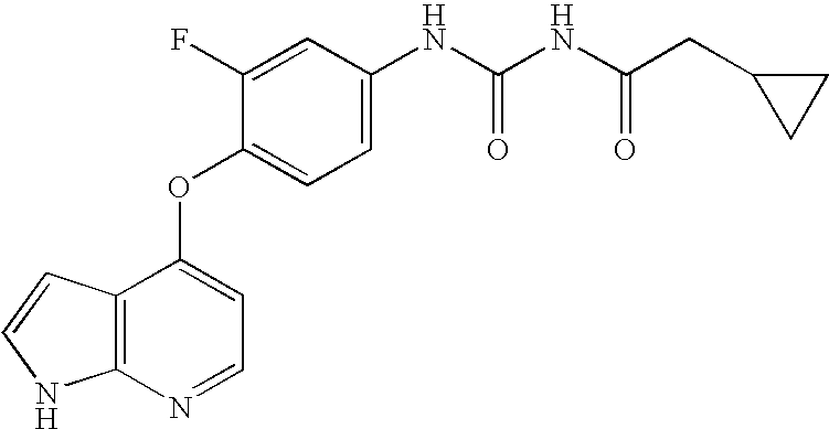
N(C1=CC=C(OC2=CC=NC3=C2C=CN3)C(F)=C1)C(NC(CC1CC1)=O)=O
